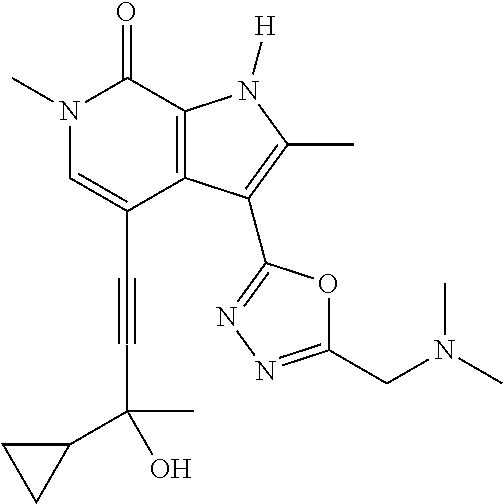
C(C1=CN(C)C(=O)C2=C1C(C1=NN=C(CN(C)C)O1)=C(C)N2[H])#CC(O)(C)C1CC1
